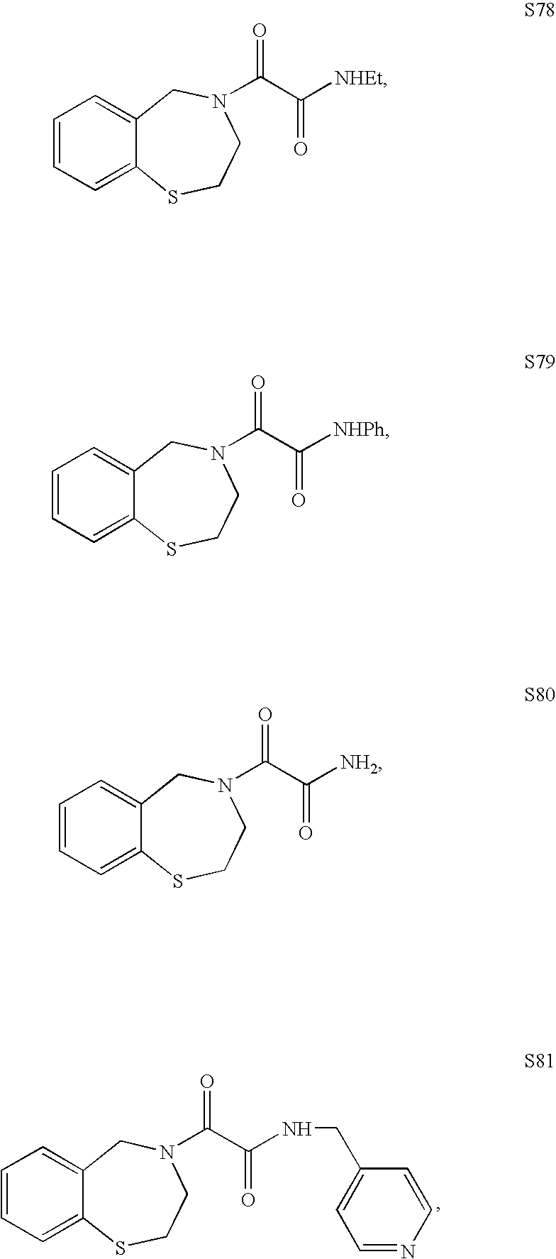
C1=CC=C2C(=C1)CN(C(C([NHEt])=O)=O)CCS2.C1=CC=C2C(=C1)CN(C(C(=O)[NH2])=O)CCS2.C1=CC=C2C(=C1)CN(C(=O)C(=O)NCC1=CC=NC=C1)CCS2.C1=CC=C2C(=C1)CN(C(=O)C([NHPh])=O)CCS2
